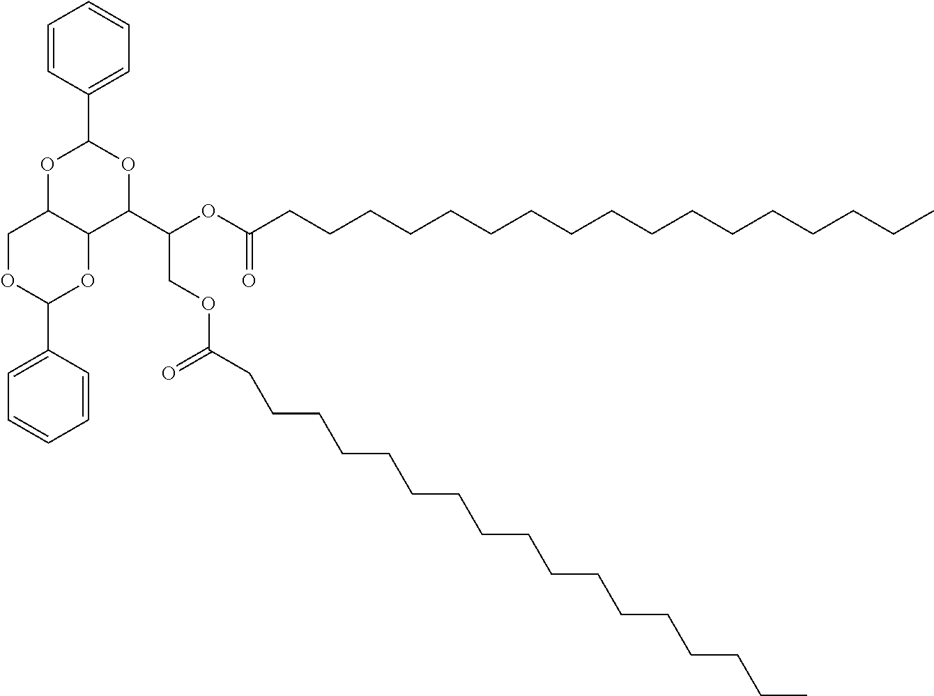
C1=CC(C2OC3C(C(C(COC(=O)CCCCCCCCCCCCCCCCC)OC(=O)CCCCCCCCCCCCCCCCC)O2)OC(C2=CC=CC=C2)OC3)=CC=C1
